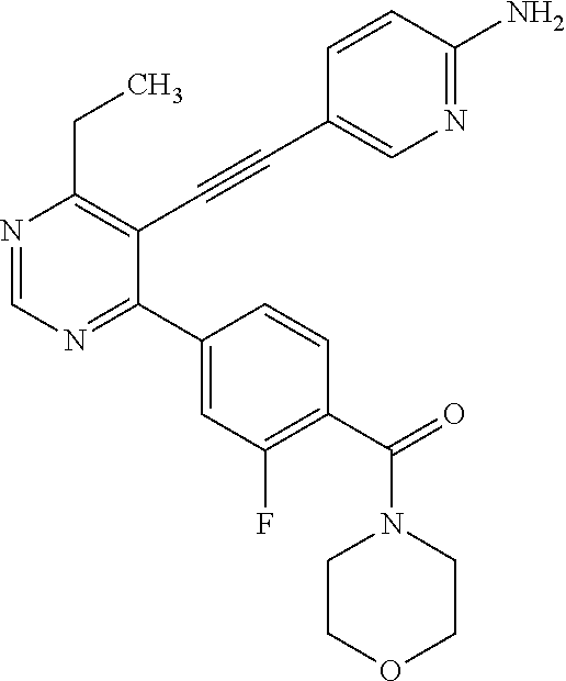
N1=CN=C(C2=CC(F)=C(C(N3CCOCC3)=O)C=C2)C(C#CC2=CN=C(N)C=C2)=C1CC
